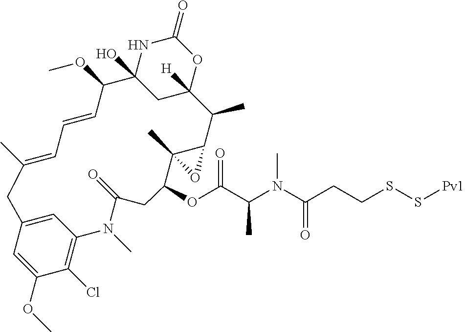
CC1=CC=CC(OC)C2(O)CC([H])(OC(=O)N2)C(C)C2C(C)(C(OC(C(N(C(CCSS[Pv1])=O)C)C)=O)CC(=O)N(C)C3=C(Cl)C(OC)=CC(=C3)C1)O2
